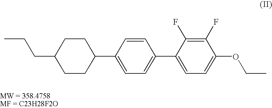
CCCC1CCC(C2=CC=C(C3=CC=C(OCC)C(F)=C3F)C=C2)CC1
